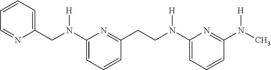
C1(CN([H])C2=CC=CC(CCN([H])C3=CC=CC(N([H])C)=N3)=N2)=CC=CC=N1
